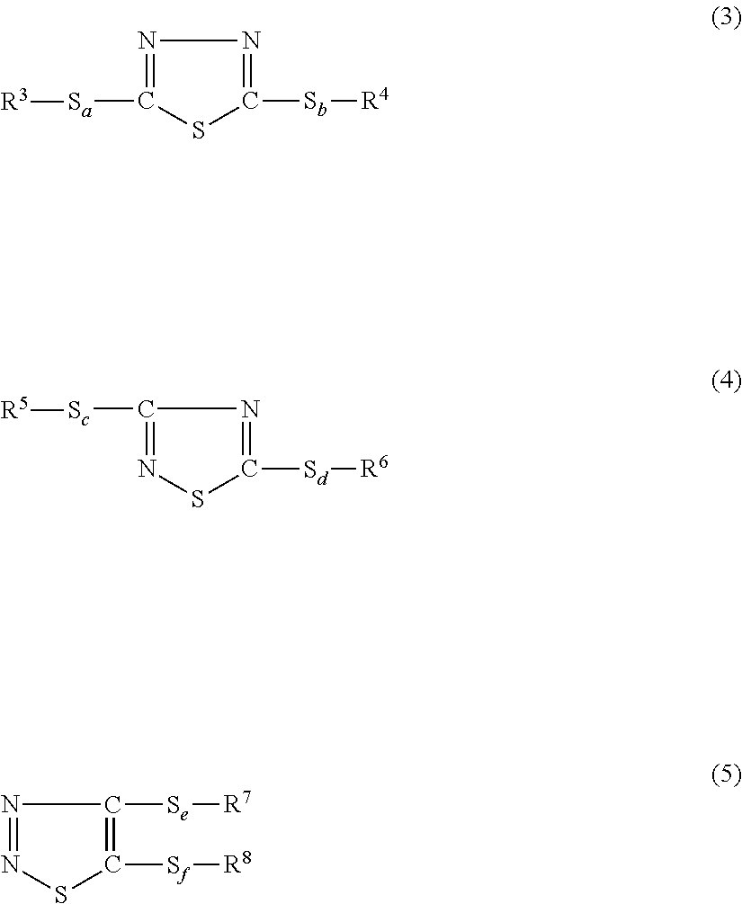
N1=C([Sa][R3])SC([Sb][R4])=N1.C1([Sc][R5])=NSC([Sd][R6])=N1.N1=NSC([Sf][R8])=C1[Se][R7]
